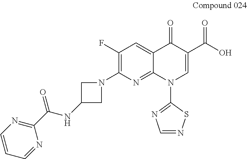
C12=CC(F)=C(N3CC(NC(C4=NC=CC=N4)=O)C3)N=C1N(C1=NC=NS1)C=C(C(=O)O)C2=O
